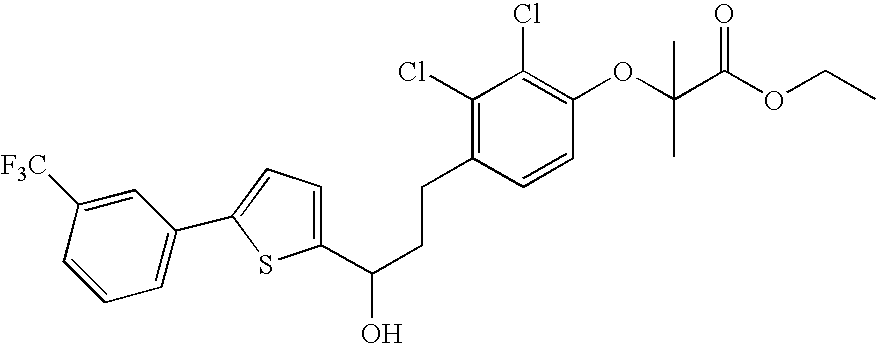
C1(C(CCC2=C(Cl)C(Cl)=C(OC(C(OCC)=O)(C)C)C=C2)O)=CC=C(C2=CC=CC([F3C])=C2)S1
